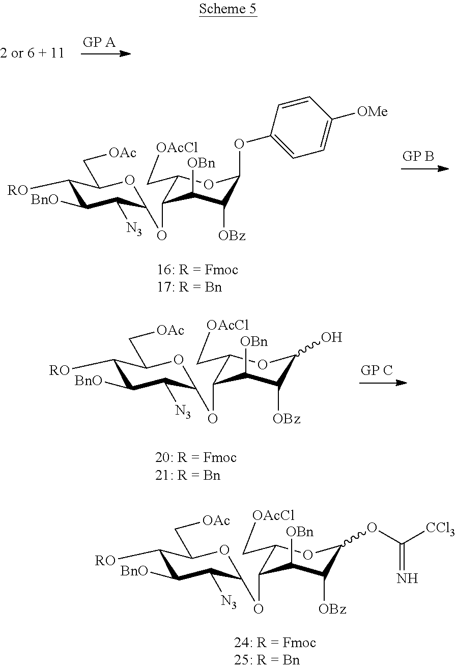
C1([RO])C([BnO])C([N3])C(OC2C(C[OAcCl])OC(OC3=CC=C([OMe])C=C3)C([OBz])C2[OBn])OC1C[OAc].C1([RO])C([BnO])C([N3])C(OC2C(C[OAcCl])OC(O)C([OBz])C2[OBn])OC1C[OAc].C1([RO])C([BnO])C([N3])C(OC2C(C[OAcCl])OC(OC([CCl3])=N)C([OBz])C2[OBn])OC1C[OAc]
